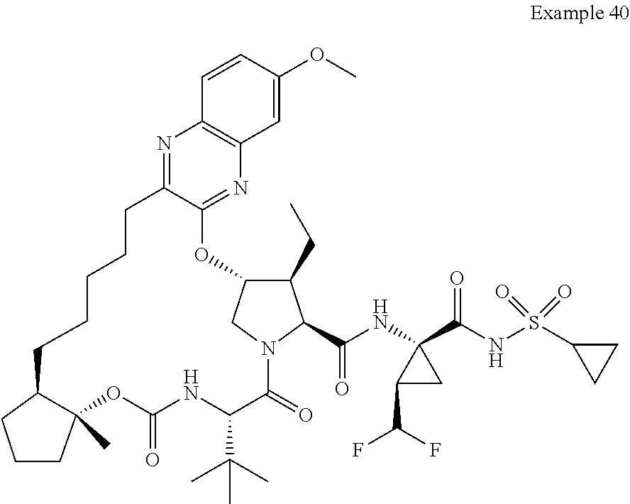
N1=C2C(=NC3=C1C=CC(OC)=C3)OC1C(CC)C(C(NC3(C(NS(C4CC4)(=O)=O)=O)C(C(F)F)C3)=O)N(C(=O)C(C(C)(C)C)NC(=O)OC3(C)C(CCCCC2)CCC3)C1
